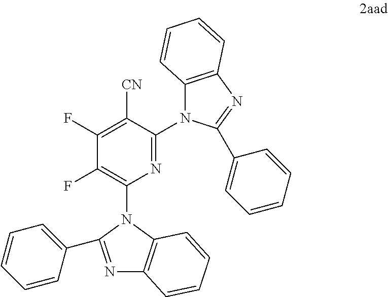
N1=C(N2C3=C(N=C2C2=CC=CC=C2)C=CC=C3)C([CN])=C(F)C(F)=C1N1C(C2=CC=CC=C2)=NC2=C1C=CC=C2
